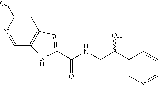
C(NCC(O)C1=CN=CC=C1)(=O)C1=CC2=C(C=NC(Cl)=C2)N1
